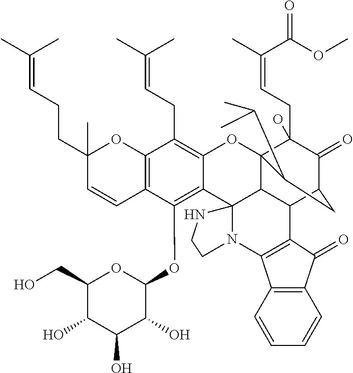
C12=C(C(OC3C(O)C(O)C(O)C(CO)O3)=C3C(=C1CC=C(C)C)OC14C(CC=C(C)C(OC)=O)(O)C(=O)C(CC1C(C)C)C1C4C34N(CCN4)C3=C1C(=O)C1=C3C=CC=C1)C=CC(CCC=C(C)C)(C)O2
